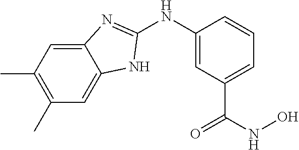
C12=CC(C)=C(C)C=C1NC(NC1=CC(C(NO)=O)=CC=C1)=N2
